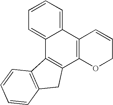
C12=CC=CC=C1C1=C(C3=C2C2=C(C3)C=CC=C2)OCC=C1
